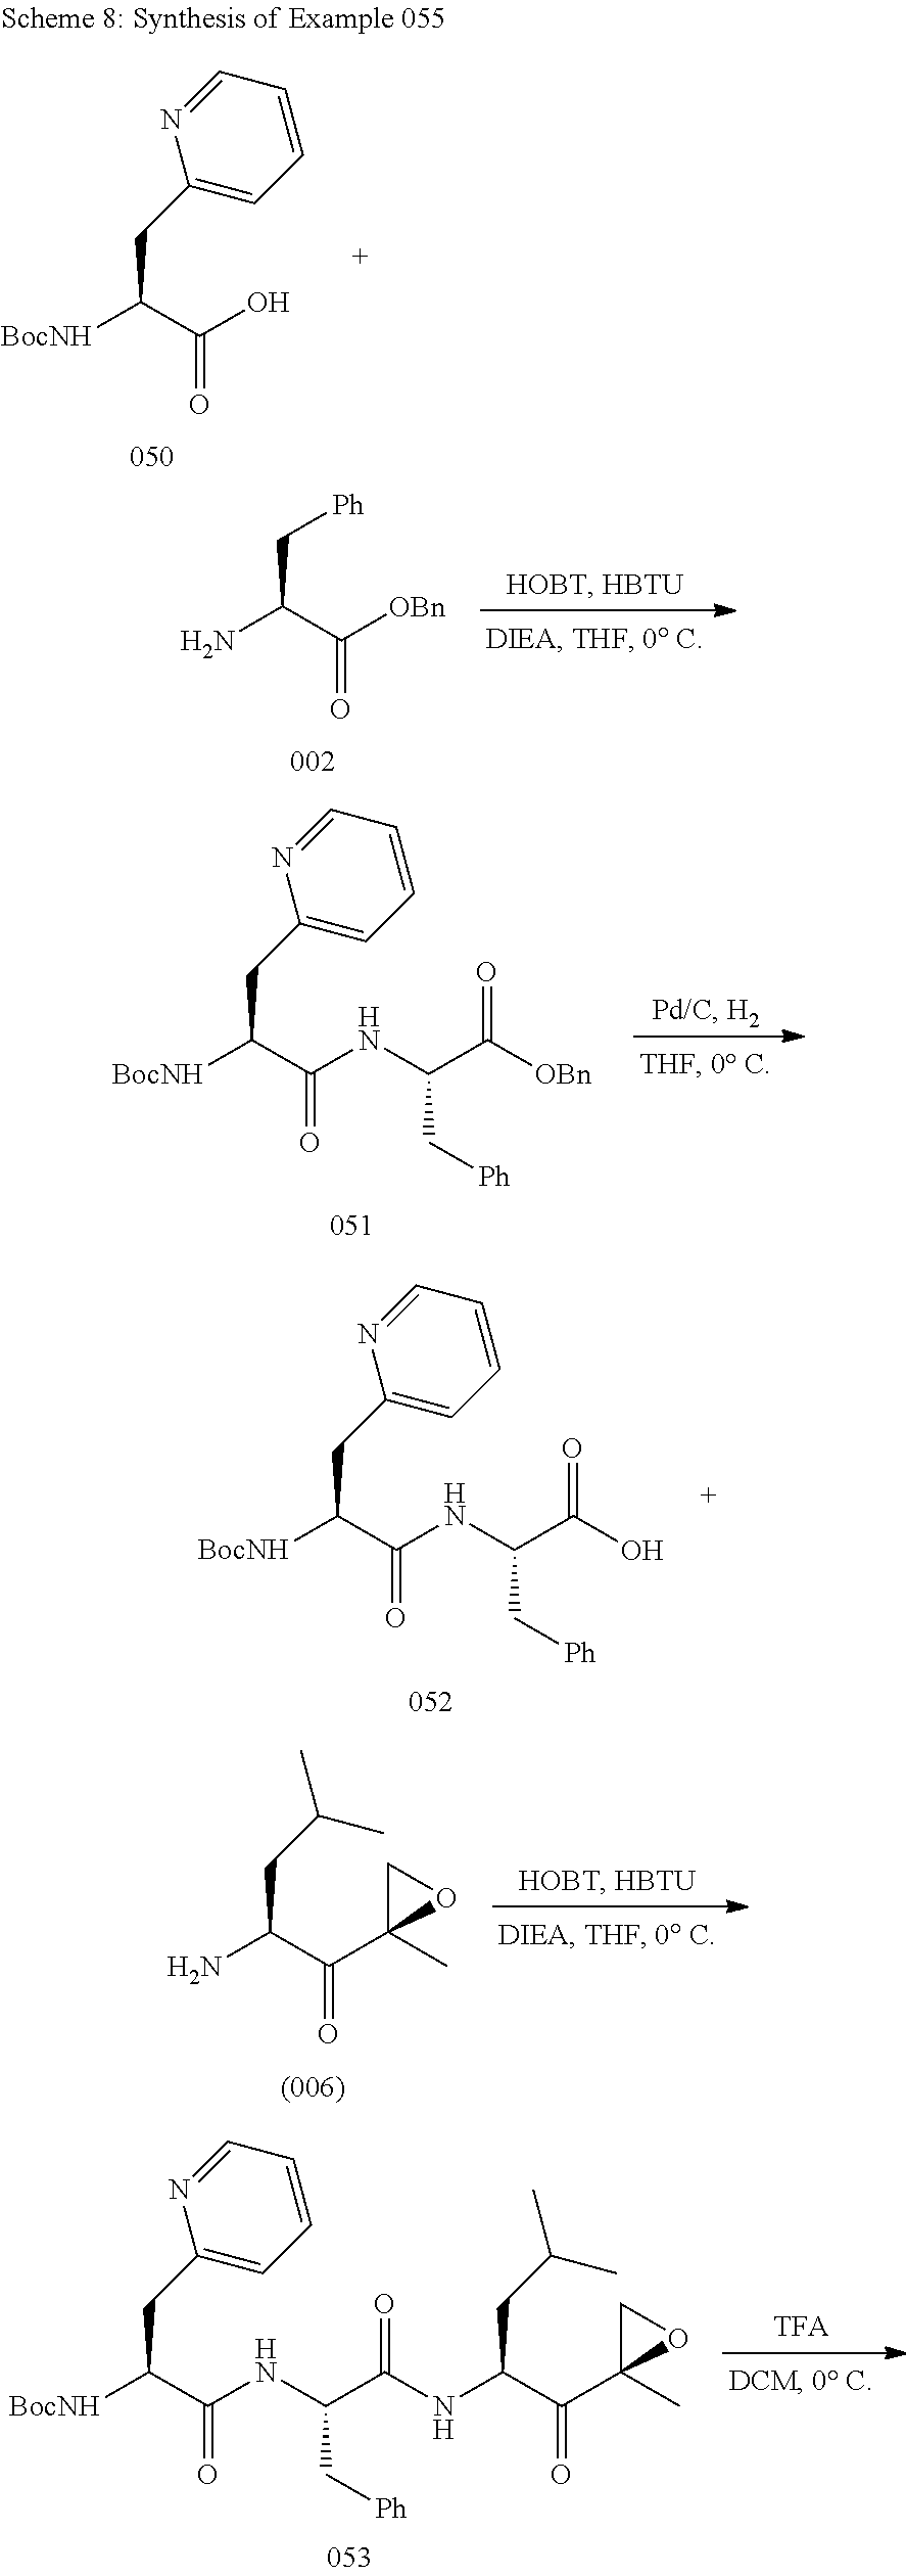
NC(C([OBn])=O)C[Ph].[BocNH]C(C(NC(C(=O)[OBn])C[Ph])=O)CC1=CC=CC=N1.[BocNH]C(C(NC(C(=O)O)C[Ph])=O)CC1=CC=CC=N1.NC(C(=O)C1(C)CO1)CC(C)C.[BocNH]C(C(NC(C(=O)NC(CC(C)C)C(=O)C1(C)CO1)C[Ph])=O)CC1=CC=CC=N1.[BocNH]C(C(O)=O)CC1=CC=CC=N1
